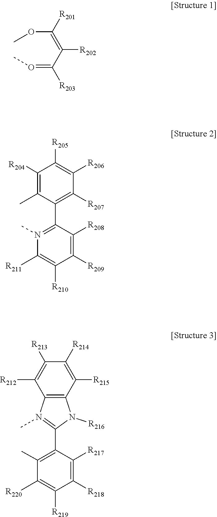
C1([R204])=C(C)C(C2=N(C)C([R211])=C([R210])C([R209])=C2[R208])=C([R207])C([R206])=C1[R205].O(=C(C(=C(OC)[R201])[R202])[R203])C.C1(C2=N(C)C3=C(N2[R216])C([R215])=C([R214])C([R213])=C3[R212])=C(C)C([R220])=C([R219])C([R218])=C1[R217]
